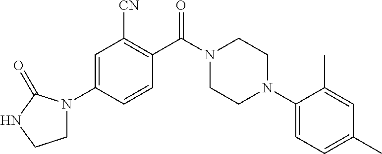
C1N(C2=CC([CN])=C(C(N3CCN(C4=CC=C(C)C=C4C)CC3)=O)C=C2)C(=O)NC1
